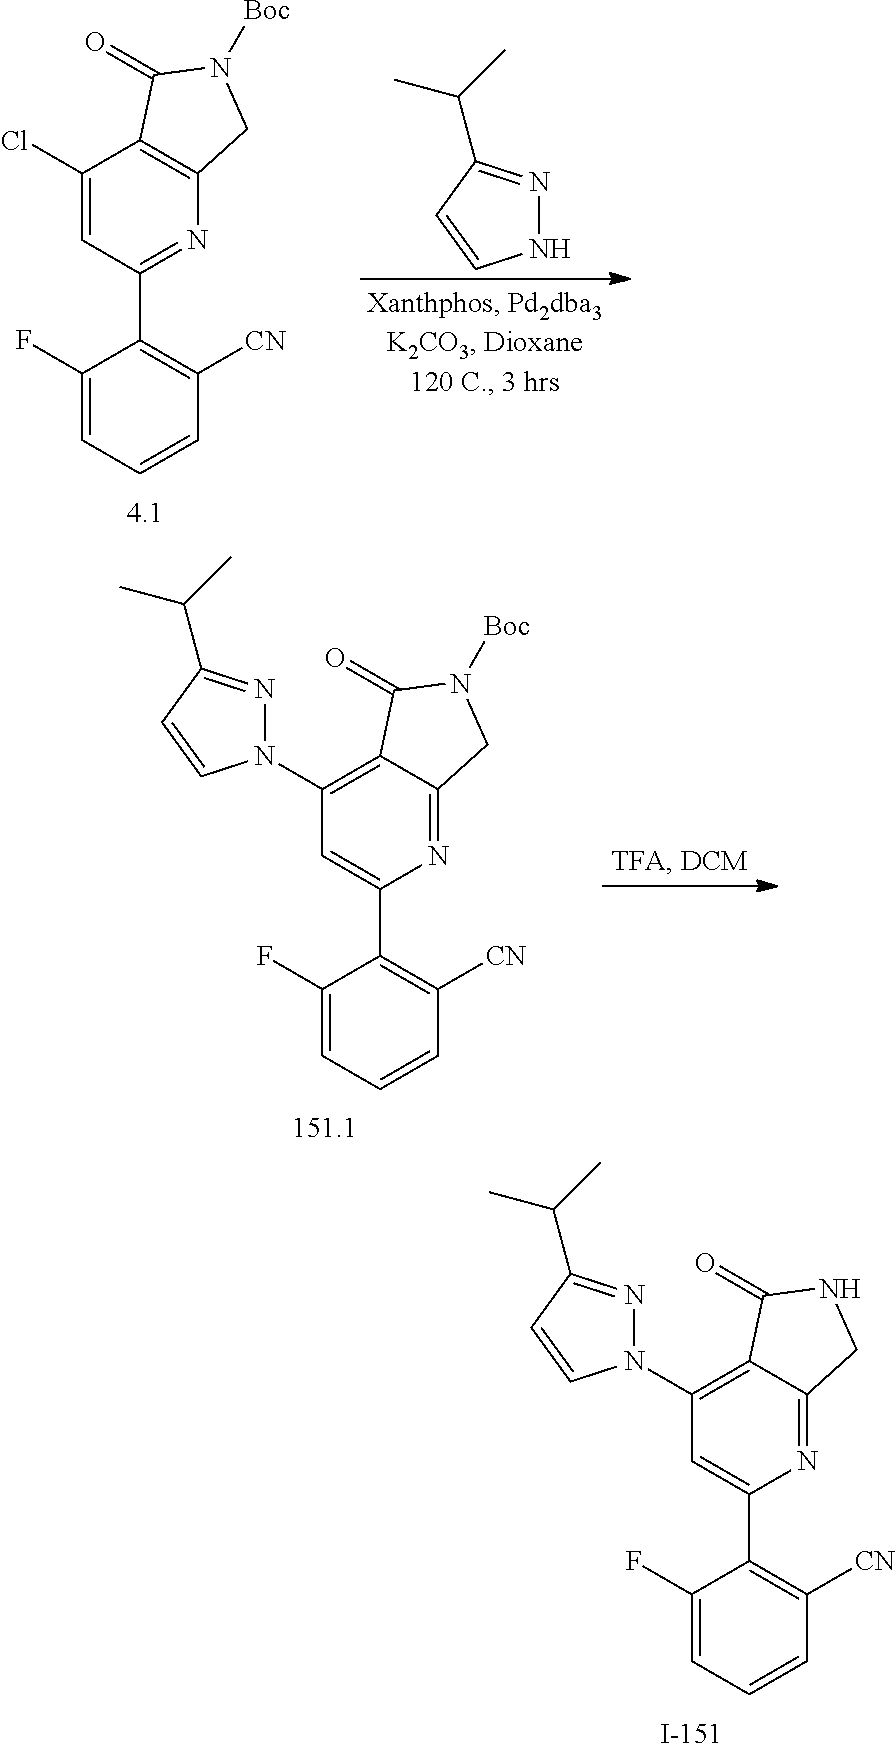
N1=C(C(C)C)C=CN1C1=C2C(=NC(C3=C([CN])C=CC=C3F)=C1)CNC2=O.C1([CN])=C(C2=NC3=C(C(Cl)=C2)C(=O)N([Boc])C3)C(F)=CC=C1.N1=C(C(C)C)C=CN1.N1=C(C(C)C)C=CN1C1=C2C(=NC(C3=C([CN])C=CC=C3F)=C1)CN([Boc])C2=O
